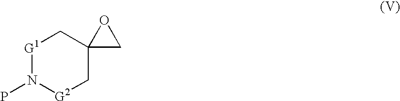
[G1]1N(P)[G2]CC2(C1)CO2
